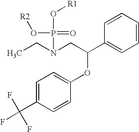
C1=C(C(F)(F)F)C=CC(OC(C2=CC=CC=C2)CN(CC)P(=O)(O[R2])O[R1])=C1
